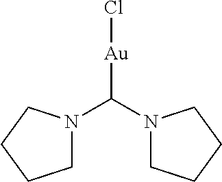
C1N(C(N2CCCC2)[Au]Cl)CCC1
